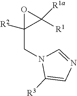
N1(CC2([R2])C([R1])([R1a])O2)C([R3])=CN=C1
